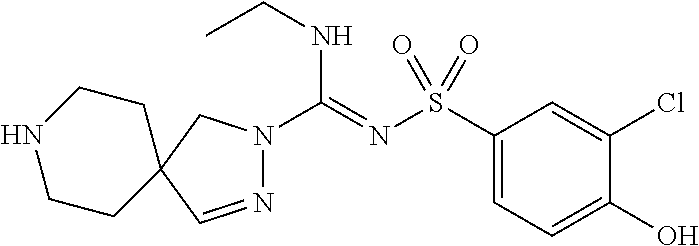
C1(S(N=C(NCC)N2N=CC3(C2)CCNCC3)(=O)=O)=CC=C(O)C(Cl)=C1
